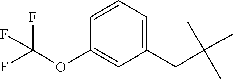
C1(CC(C)(C)C)=CC=CC(OC(F)(F)F)=C1
